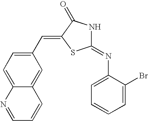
C1(C=C2SC(=NC3=CC=CC=C3Br)NC2=O)=CC=C2C(=C1)C=CC=N2
